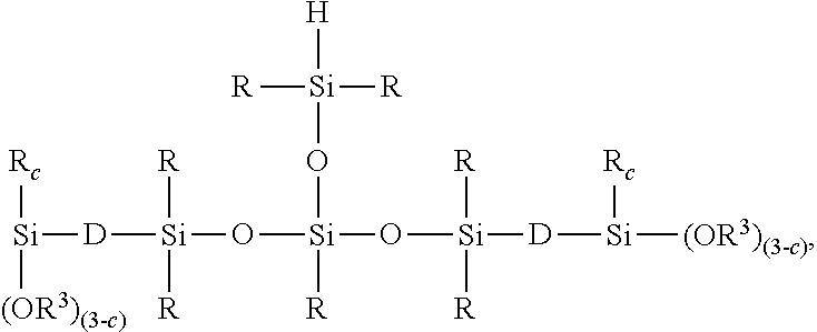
[Rc][Si]([(OR3)(3-c)])[D][Si]([R])([R])O[Si](O[Si]([H])([R])[R])(O[Si]([R])([R])[D][Si]([Rc])[(OR3)(3-c)])[R]
